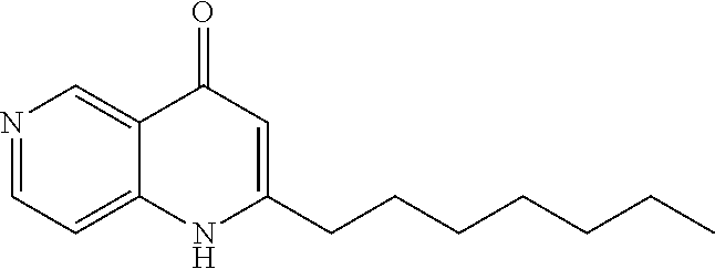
N1=CC=C2C(=C1)C(=O)C=C(CCCCCCC)N2
